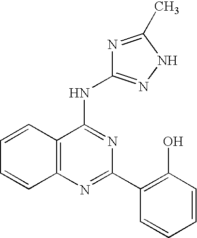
C12=C(N=C(C3=C(O)C=CC=C3)N=C1NC1=NNC(C)=N1)C=CC=C2
